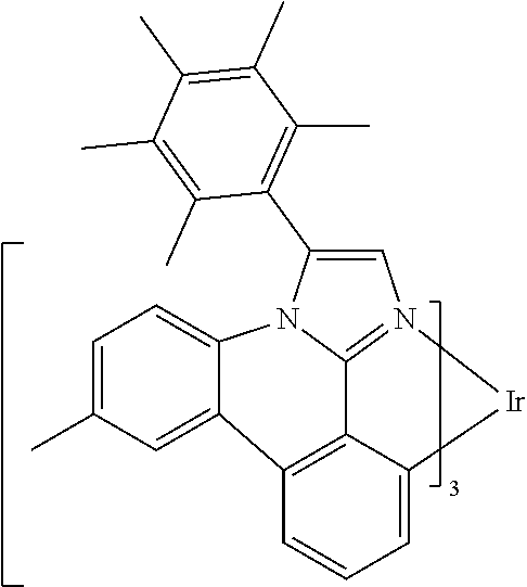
C1=C(C)C=C2C3=C4C5=N(C=C(C6=C(C)C(C)=C(C)C(C)=C6C)N5C2=C1)[Ir]C4=CC=C3
